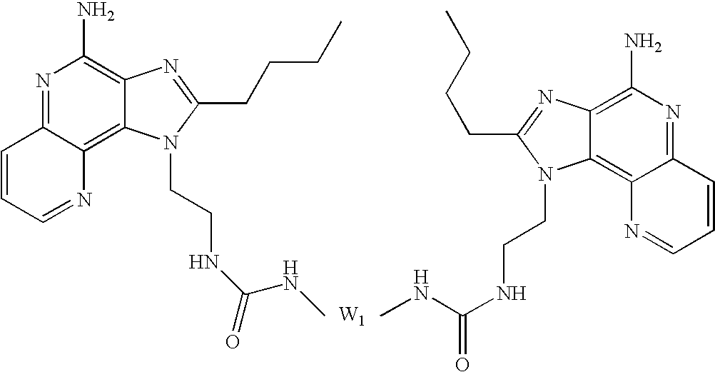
[W1].N1=C2C(=C3C(=C1N)N=C(CCCC)N3CCNC(=O)NC)N=CC=C2.N1=C2C(=C3C(=C1N)N=C(CCCC)N3CCNC(=O)NC)N=CC=C2
